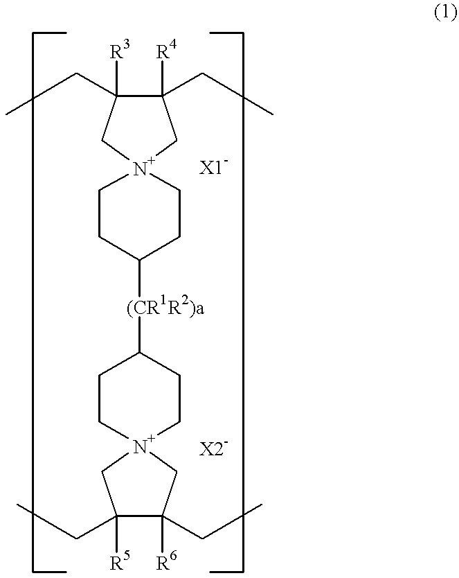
C1([R4])(CC)C([R3])(CC)C[N+]2(C1)CCC([(CR1R2)a]C1CC[N+]3(CC1)CC([R6])(CC)C([R5])(CC)C3)CC2
